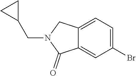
C12=CC=C(Br)C=C1C(=O)N(CC1CC1)C2
